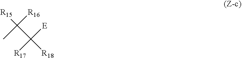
[R15]C(C([R18])([E])[R17])([R16])C
